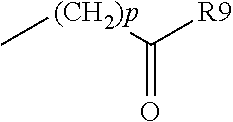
C[(CH2)p]C([R9])=O
